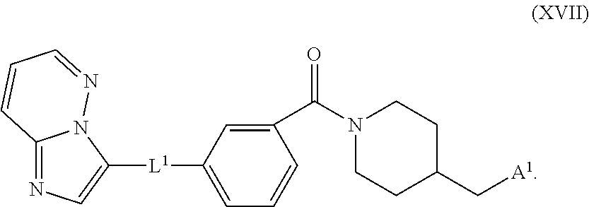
C12=NC=C([L1]C3=CC=CC(C(N4CCC(C[A1])CC4)=O)=C3)N1N=CC=C2
